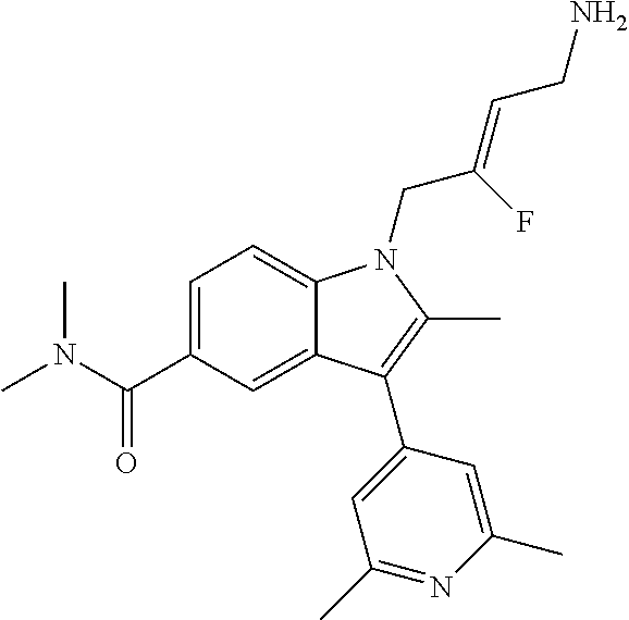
C1=C(C(N(C)C)=O)C=C2C(=C1)N(CC(=CCN)F)C(C)=C2C1=CC(C)=NC(C)=C1
